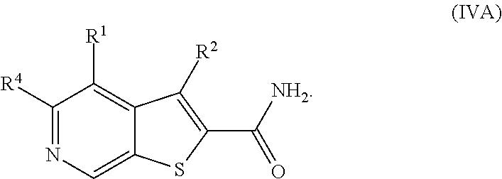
C1([R4])=NC=C2C(=C1[R1])C([R2])=C(C([NH2])=O)S2
